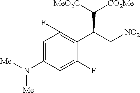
C1=C(N([Me])[Me])C=C(F)C(C(C[NO2])C([MeO2C])[CO2Me])=C1F
